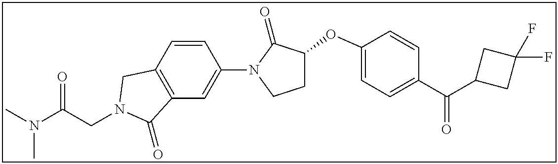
C(CN1CC2=C(C=C(N3C(=O)C(OC4=CC=C(C(C5CC(F)(F)C5)=O)C=C4)CC3)C=C2)C1=O)(N(C)C)=O
